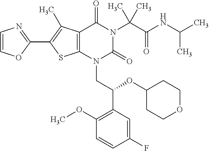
C12=C(C(C)=C(C3=NC=CO3)S1)C(=O)N(C(C(=O)NC(C)C)(C)C)C(=O)N2CC(C1=C(OC)C=CC(F)=C1)OC1CCOCC1
